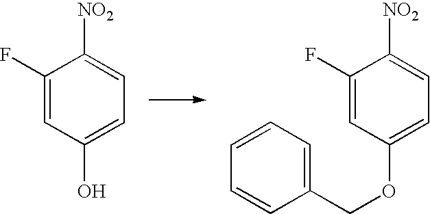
C1(F)=CC(O)=CC=C1[NO2].C1(F)=CC(OCC2=CC=CC=C2)=CC=C1[NO2]
